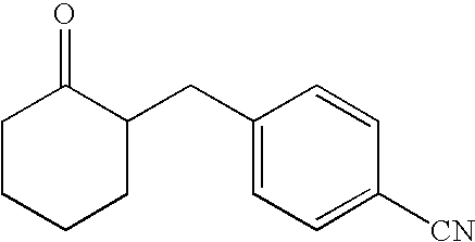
C1CCCC(CC2=CC=C([CN])C=C2)C1=O
